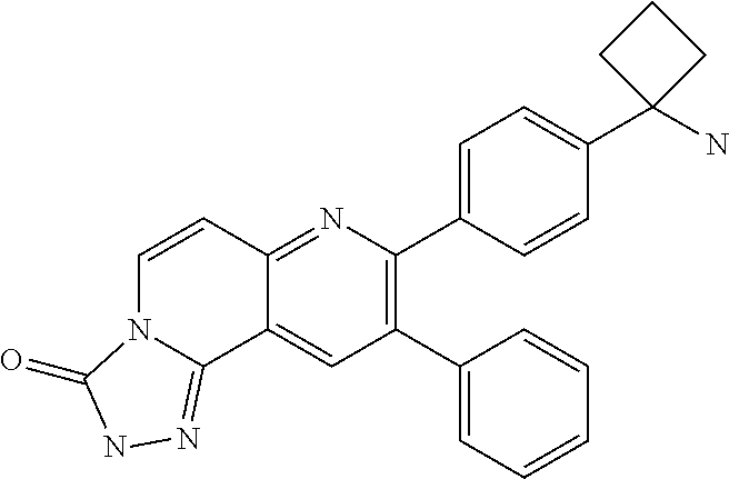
C1(C2=CC=CC=C2)=C(C2=CC=C(C3(N)CCC3)C=C2)N=C2C(=C1)C1=NNC(=O)N1C=C2
